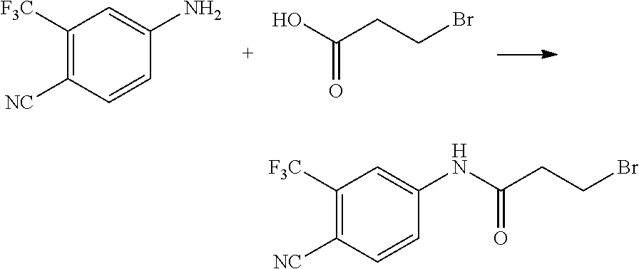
C1([F3C])=C([NC])C=CC(N)=C1.C(CCBr)(O)=O.C1([F3C])=C([NC])C=CC(NC(CCBr)=O)=C1
